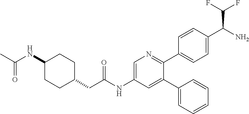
C1(NC(=O)C)CCC(CC(NC2=CN=C(C3=CC=C(C(N)C(F)F)C=C3)C(C3=CC=CC=C3)=C2)=O)CC1
